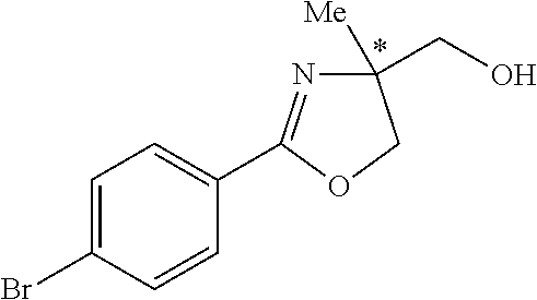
C1=C(Br)C=CC(C2=NC([Me])(CO)CO2)=C1
